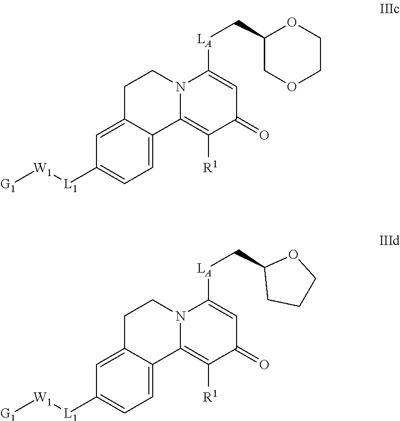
C1=C2C(=CC=C1[L1][W1][G1])C1=C([R1])C(=O)C=C([LA]CC3COCCO3)N1CC2.C1=C2C(=CC=C1[L1][W1][G1])C1=C([R1])C(=O)C=C([LA]CC3CCCO3)N1CC2
